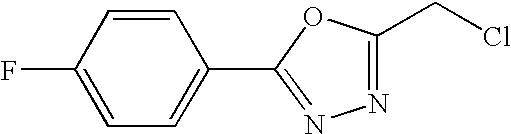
C1=CC(F)=CC=C1C1=NN=C(CCl)O1
